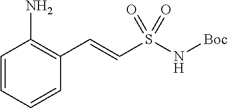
C1=CC=CC(C=CS(N[Boc])(=O)=O)=C1N
